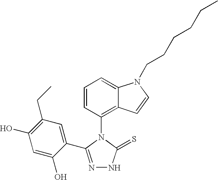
C1=CC(N2C(=S)NN=C2C2=CC(CC)=C(O)C=C2O)=C2C(=C1)N(CCCCCC)C=C2
